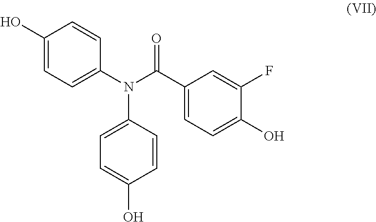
C1(O)=CC=C(N(C(C2=CC=C(O)C(F)=C2)=O)C2=CC=C(O)C=C2)C=C1
